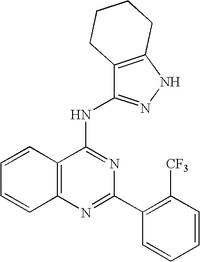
C12=C(N=C(C3=C([CF3])C=CC=C3)N=C1NC1=NNC3=C1CCCC3)C=CC=C2
